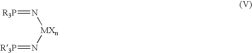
[R3P]=N[MXn]N=[R3P]
